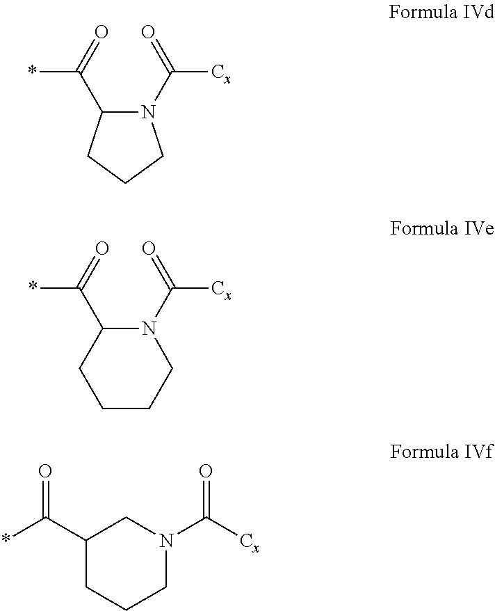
N1(C(=O)[Cx])C(C(=O)*)CCC1.N1(C(=O)[Cx])C(C(=O)*)CCCC1.C1(C(=O)*)CCCN(C(=O)[Cx])C1
